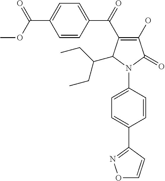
C1(O)=C(C(C2=CC=C(C(OC)=O)C=C2)=O)C(C(CC)CC)N(C2=CC=C(C3=NOC=C3)C=C2)C1=O
